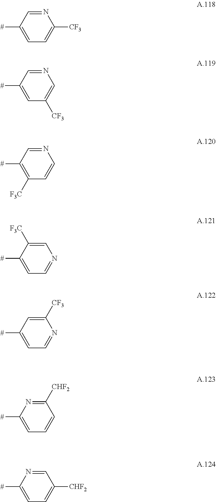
[#]C1=CC=C([CF3])N=C1.[#]C1=CC([CF3])=CN=C1.[#]C1=C([F3C])C=CN=C1.[#]C1=CC=NC=C1[F3C].[#]C1=CC=NC([CF3])=C1.[#]C1=CC=CC([CHF2])=N1.[#]C1=CC=C([CHF2])C=N1
